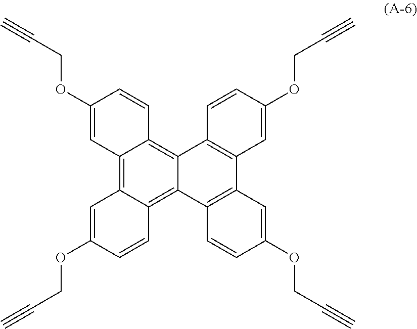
C12=C3C(=C4C(=C1C=CC(OCC#C)=C2)C1=C(C2=C4C=CC(OCC#C)=C2)C=C(OCC#C)C=C1)C=CC(OCC#C)=C3
